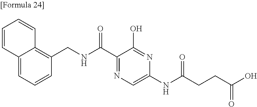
C12=CC=CC(CNC(C3=NC=C(NC(CCC(O)=O)=O)N=C3O)=O)=C1C=CC=C2
